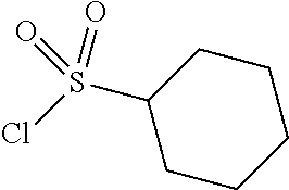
C1(S(Cl)(=O)=O)CCCCC1
